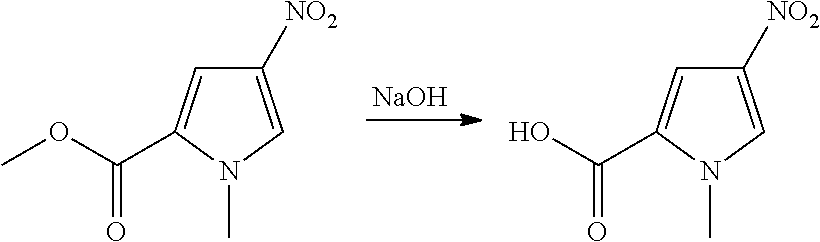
[NaOH].C1([NO2])=CN(C)C(C(OC)=O)=C1.C1([NO2])=CN(C)C(C(O)=O)=C1
